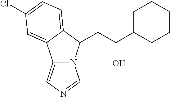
C12=CN=CN1C(CC(O)C1CCCCC1)C1=CC=C(Cl)C=C21
